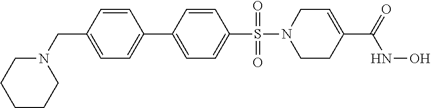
C(C1=CC=C(C2=CC=C(S(=O)(=O)N3CCC(C(NO)=O)=CC3)C=C2)C=C1)N1CCCCC1
